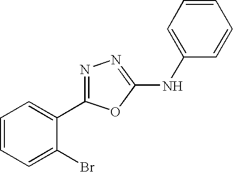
C1=CC=C(Br)C(C2=NN=C(NC3=CC=CC=C3)O2)=C1
